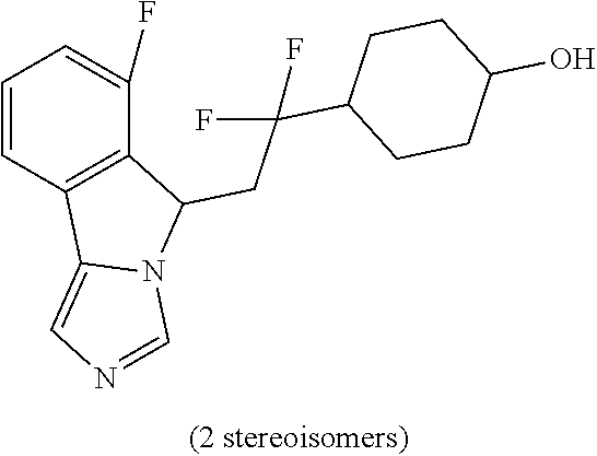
C1=CC2=C(C(F)=C1)C(CC(C1CCC(O)CC1)(F)F)N1C2=CN=C1
